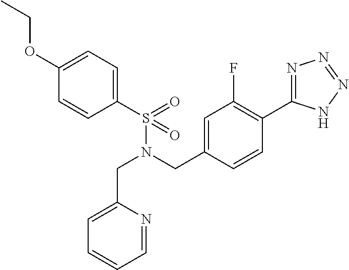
C(N(CC1=CC(F)=C(C2=NN=NN2)C=C1)S(C1=CC=C(OCC)C=C1)(=O)=O)C1=CC=CC=N1
